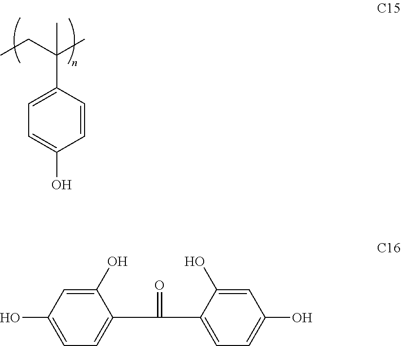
C1=C(C(CC)(C)C)C=CC(O)=C1.C1=C(O)C=C(O)C(C(=O)C2=CC=C(O)C=C2O)=C1
